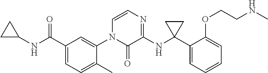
C1(C(NC2CC2)=O)=CC=C(C)C(N2C(=O)C(NC3(C4=CC=CC=C4OCCNC)CC3)=NC=C2)=C1
